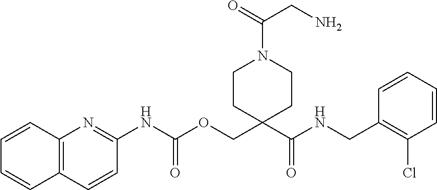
C1=CC(CNC(C2(COC(NC3=NC4=C(C=C3)C=CC=C4)=O)CCN(C(CN)=O)CC2)=O)=C(Cl)C=C1
